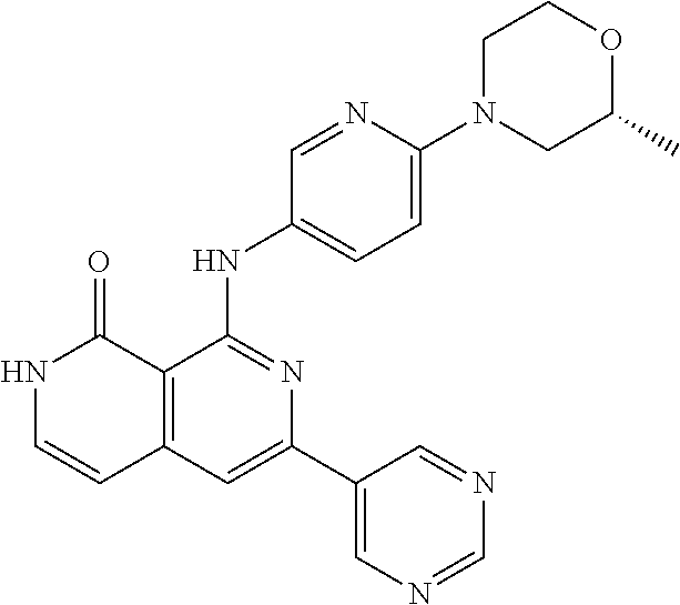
N1C=CC2=C(C1=O)C(NC1=CC=C(N3CC(C)OCC3)N=C1)=NC(C1=CN=CN=C1)=C2
